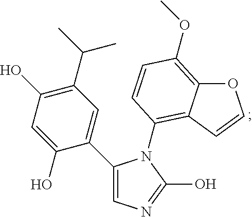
C1(C2=CN=C(O)N2C2=C3C(=C(OC)C=C2)OC=C3)=CC(C(C)C)=C(O)C=C1O
